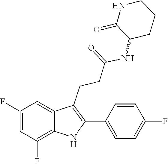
C1=CC(F)=CC=C1C1=C(CCC(=O)NC2CCCNC2=O)C2=CC(F)=CC(F)=C2N1
